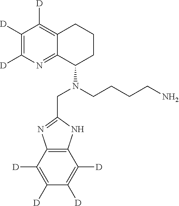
C12=C(C([D])=C([D])C([D])=C1[D])N=C(CN(C1CCCC3=C([D])C([D])=C([D])N=C13)CCCCN)N2
